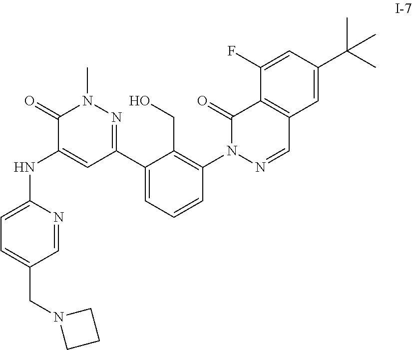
C1=C(CN2CCC2)C=NC(NC2=CC(C3=CC=CC(N4N=CC5=C(C4=O)C(F)=CC(C(C)(C)C)=C5)=C3CO)=NN(C)C2=O)=C1
